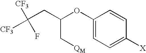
C([CF3])([CF3])(F)CC(OC1=CC=C([X])C=C1)C[QM]
